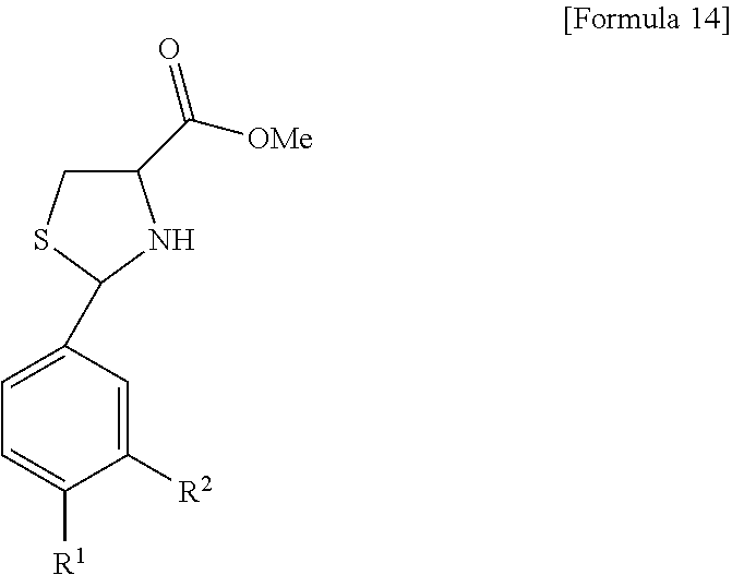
C1([R2])=CC(C2SCC(C([OMe])=O)N2)=CC=C1[R1]
